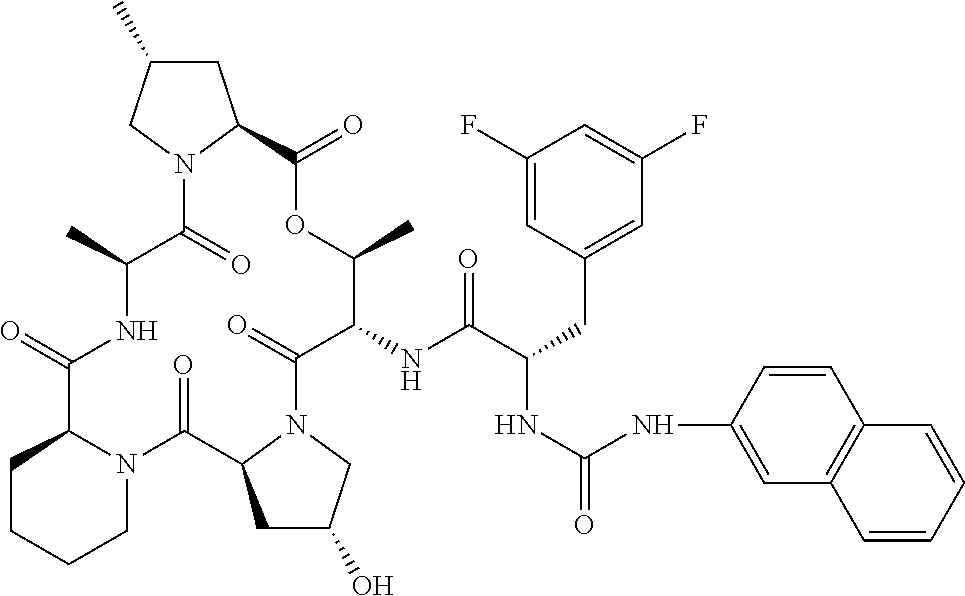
O=C1C2CCCCN2C(=O)C2CC(O)CN2C(=O)C(NC(C(CC2=CC(F)=CC(F)=C2)NC(=O)NC2=CC3=C(C=C2)C=CC=C3)=O)C(C)OC(=O)C2CC(C)CN2C(=O)C(C)N1
